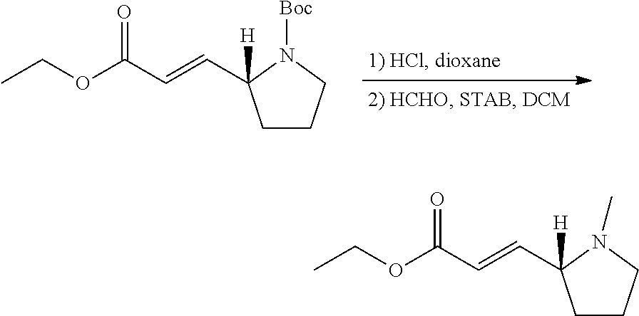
C1CCN([Boc])C1(C=CC(OCC)=O)[H].C1CCN(C)C1(C=CC(OCC)=O)[H]
